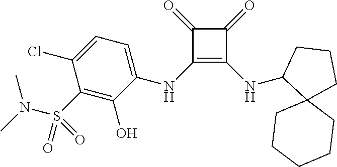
C1(=O)C(NC2=CC=C(Cl)C(S(N(C)C)(=O)=O)=C2O)=C(NC2C3(CCC2)CCCCC3)C1=O
